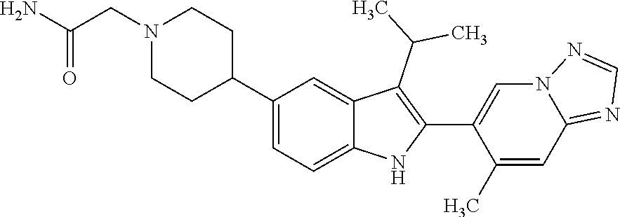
N1(CC(=O)N)CCC(C2=CC=C3C(=C2)C(C(C)C)=C(C2=CN4C(=NC=N4)C=C2C)N3)CC1
